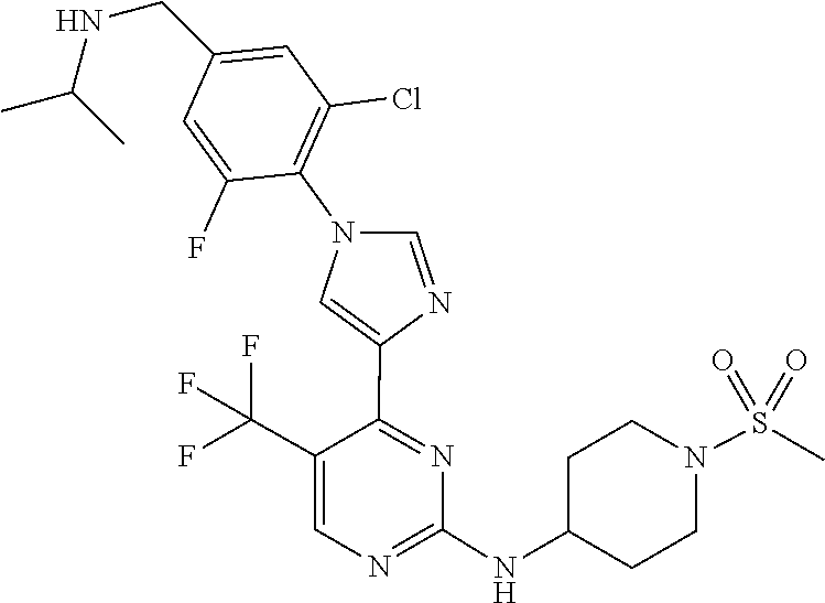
C1(NC2CCN(S(=O)(=O)C)CC2)=NC=C(C(F)(F)F)C(C2=CN(C3=C(Cl)C=C(CNC(C)C)C=C3F)C=N2)=N1
